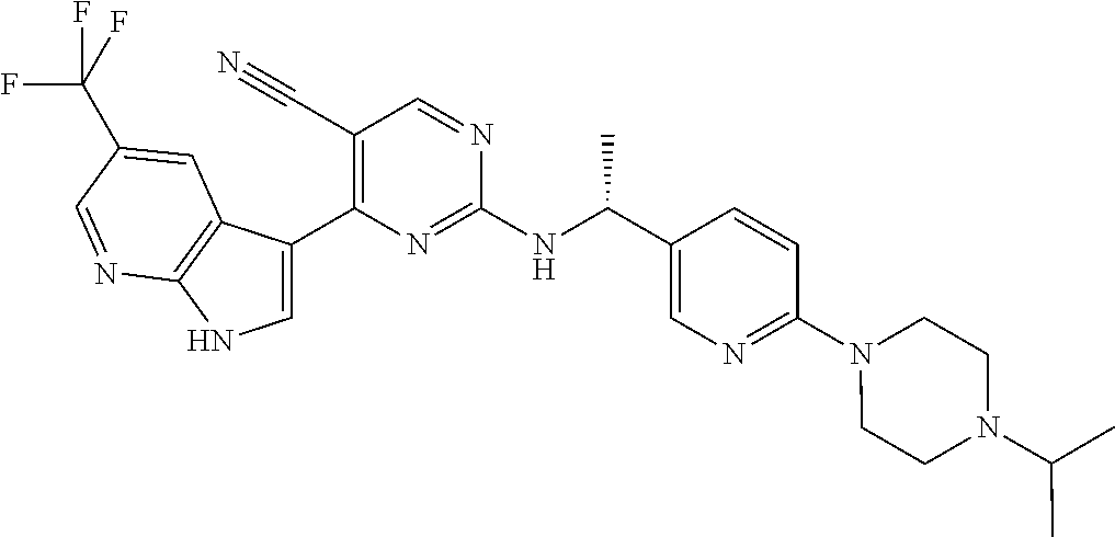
C1(C#N)=C(C2=CNC3=C2C=C(C(F)(F)F)C=N3)N=C(NC(C2=CN=C(N3CCN(C(C)C)CC3)C=C2)C)N=C1
